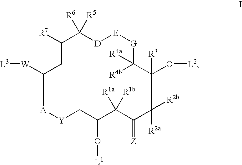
C1([W][L3])[A][Y]CC(O[L1])C([R1a])([R1b])C(=[Z])C([R2a])([R2b])C(O[L2])([R3])C([R4b])([R4a])[G][E][D]C([R6])([R5])C([R7])C1
